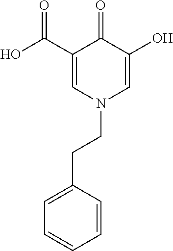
C1(C(O)=O)=CN(CCC2=CC=CC=C2)C=C(O)C1=O
